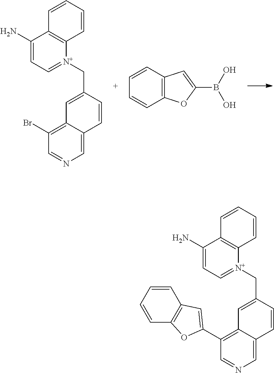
C1(Br)=C2C(=CN=C1)C=CC(C[N+]1=CC=C(N)C3=C1C=CC=C3)=C2.C1=CC2=C(C=C1)OC(B(O)O)=C2.C1(C2=CC3=C(C=CC=C3)O2)=C2C(=CN=C1)C=CC(C[N+]1=CC=C(N)C3=C1C=CC=C3)=C2
